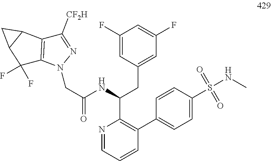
N1=CC=CC(C2=CC=C(S(NC)(=O)=O)C=C2)=C1C(NC(CN1N=C([CF2H])C2=C1C(F)(F)C1C2C1)=O)CC1=CC(F)=CC(F)=C1
